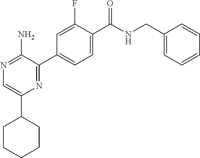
N1=C(N)C(C2=CC=C(C(NCC3=CC=CC=C3)=O)C(F)=C2)=NC(C2CCCCC2)=C1
